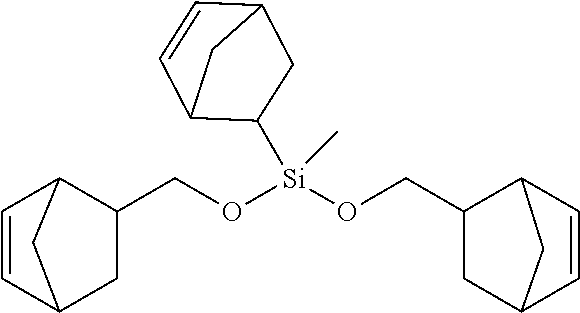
C1=CC2CC(CO[Si](OCC3CC4C=CC3C4)(C)C3CC4C=CC3C4)C1C2
